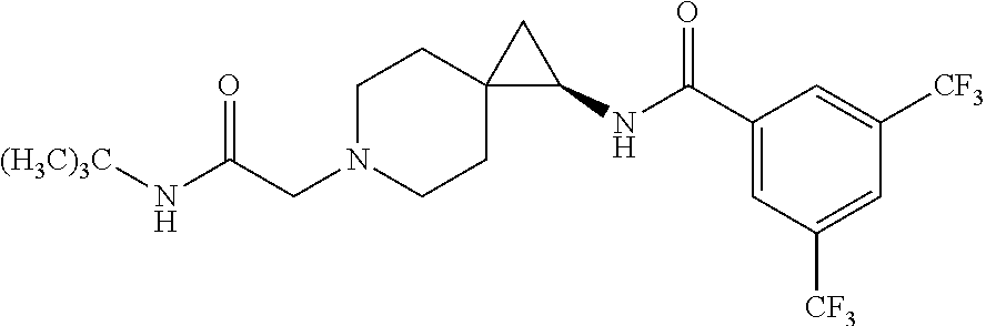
C(CN1CCC2(CC1)CC2NC(C1=CC([CF3])=CC([CF3])=C1)=O)(N[(H3C)3C])=O
